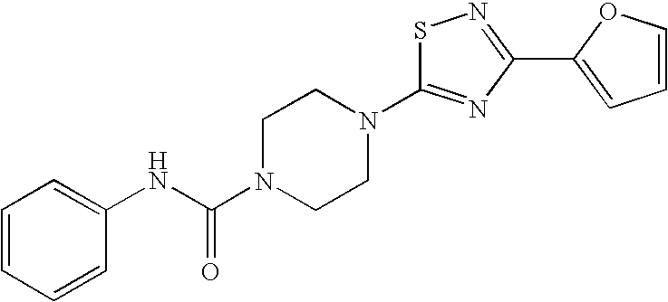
S1C(N2CCN(C(NC3=CC=CC=C3)=O)CC2)=NC(C2=CC=CO2)=N1
